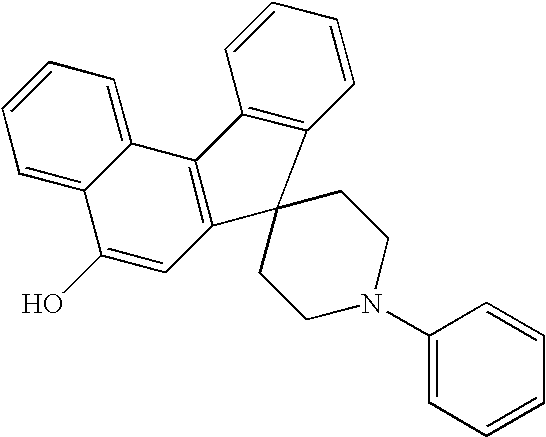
C12=CC=CC=C1C(O)=CC1=C2C2=C(C=CC=C2)C12CCN(C1=CC=CC=C1)CC2
